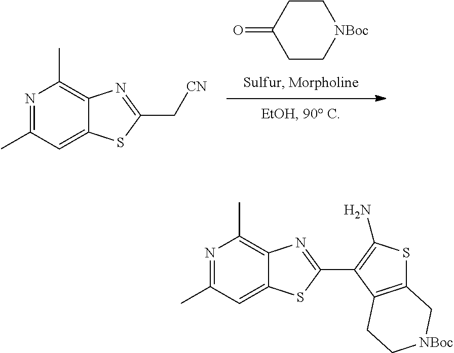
C1C[NBoc]CCC1=O.C1(C)=NC(C)=C2C(=C1)SC(C[CN])=N2.C1(C)=NC(C)=C2C(=C1)SC(C1=C(N)SC3=C1CC[NBoc]C3)=N2
